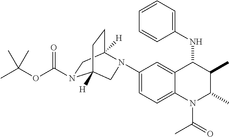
C1(N2C3([H])CCC([H])(N(C(OC(C)(C)C)=O)C3)C2)=CC=C2C(=C1)C(NC1=CC=CC=C1)C(C)C(C)N2C(=O)C
